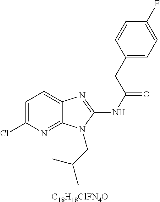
[C18H18ClFN4O].C1=C(Cl)N=C2C(=C1)N=C(NC(=O)CC1=CC=C(F)C=C1)N2CC(C)C
